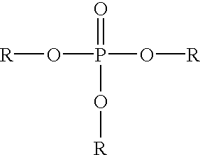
[R]OP(O[R])(=O)O[R]
